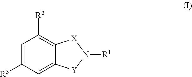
C1=C([R3])C=C2C(=C1[R2])[X]N([R1])[Y]2
